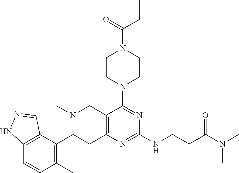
C(CNC1=NC2=C(CN(C)C(C3=C(C)C=CC4=C3C=NN4)C2)C(N2CCN(C(=O)C=C)CC2)=N1)C(N(C)C)=O
